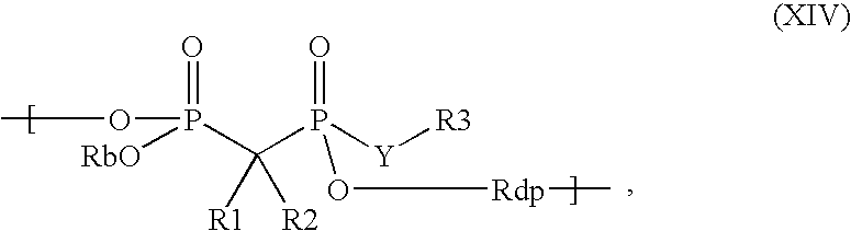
[RbO]P(C(P([Y][R3])(=O)O[Rdp]C)([R1])[R2])(=O)OC
